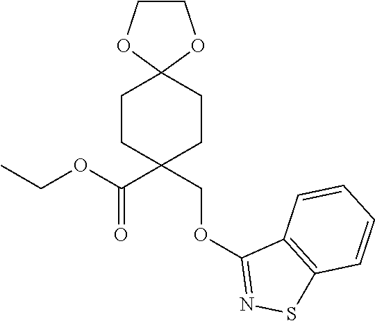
CCOC(C1(COC2=NSC3=C2C=CC=C3)CCC2(CC1)OCCO2)=O
